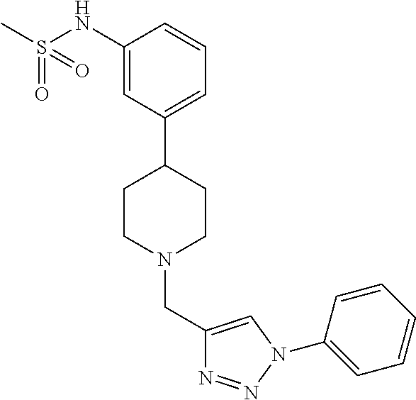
C1(NS(C)(=O)=O)=CC(C2CCN(CC3=CN(C4=CC=CC=C4)N=N3)CC2)=CC=C1
